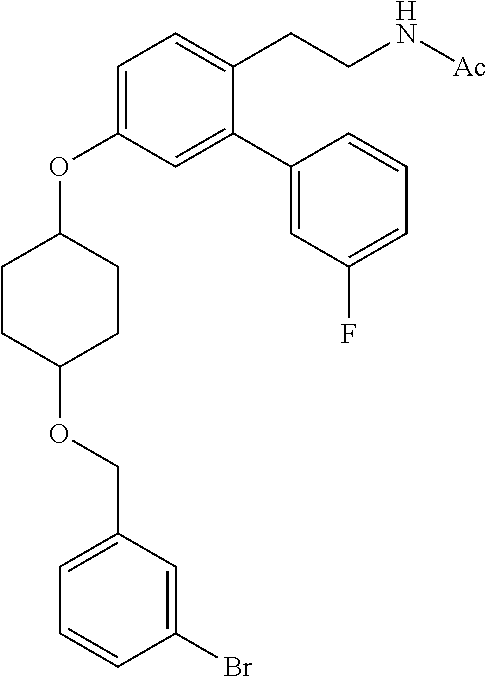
C1=C(OC2CCC(OCC3=CC=CC(Br)=C3)CC2)C=C(C2=CC(F)=CC=C2)C(CCN[Ac])=C1
